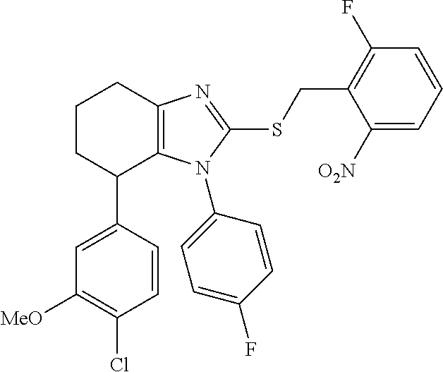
C1=CC(C2C3=C(CCC2)N=C(SCC2=C(F)C=CC=C2[O2N])N3C2=CC=C(F)C=C2)=CC([MeO])=C1Cl
